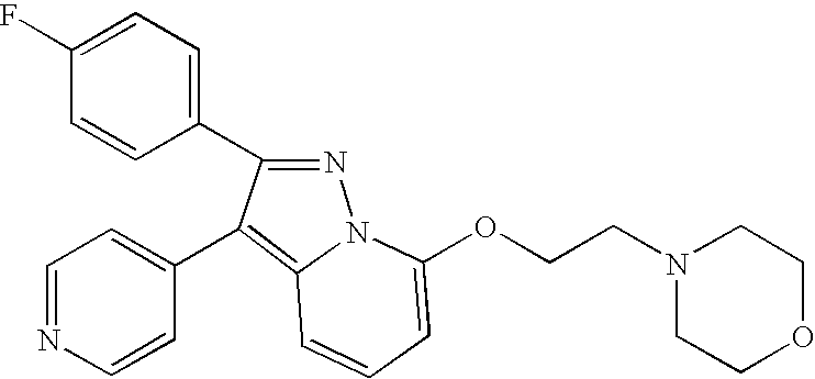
C1(F)=CC=C(C2=NN3C(=C2C2=CC=NC=C2)C=CC=C3OCCN2CCOCC2)C=C1
